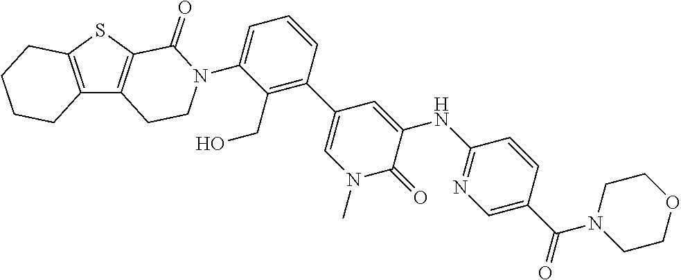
C12=C(SC3=C1CCN(C1=CC=CC(C4=CN(C)C(=O)C(NC5=NC=C(C(N6CCOCC6)=O)C=C5)=C4)=C1CO)C3=O)CCCC2
